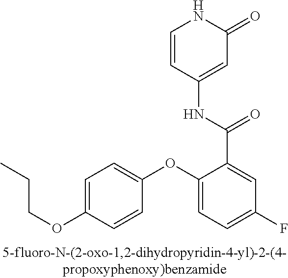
C1=C(OCCC)C=CC(OC2=CC=C(F)C=C2C(=O)NC2=CC(=O)NC=C2)=C1
